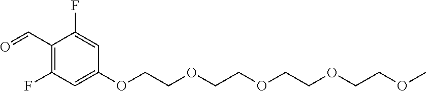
C1(C=O)=C(F)C=C(OCCOCCOCCOCCOC)C=C1F
